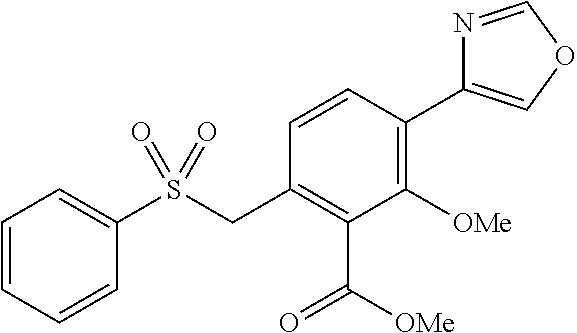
C1=CC=CC(S(CC2=C(C(=O)[OMe])C([OMe])=C(C3=COC=N3)C=C2)(=O)=O)=C1
